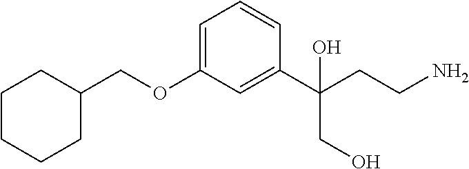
C1(COC2=CC=CC(C(CCN)(CO)O)=C2)CCCCC1
